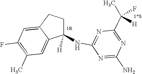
C1(NC2=NC(C(C)(F)[H])=NC(N)=N2)([H])CCC2=CC(F)=C(C)C=C12
